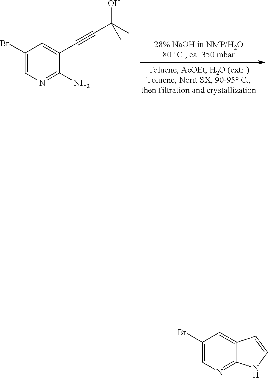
C1(Br)=CN=C(N)C(C#CC(C)(O)C)=C1.C1(Br)=CN=C2C(=C1)C=CN2
